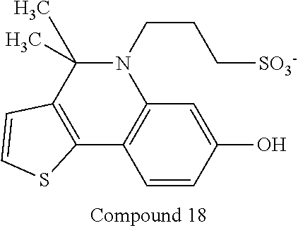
C1=CC(O)=CC2=C1C1=C(C(C)(C)N2CCC[SO3-])C=CS1
